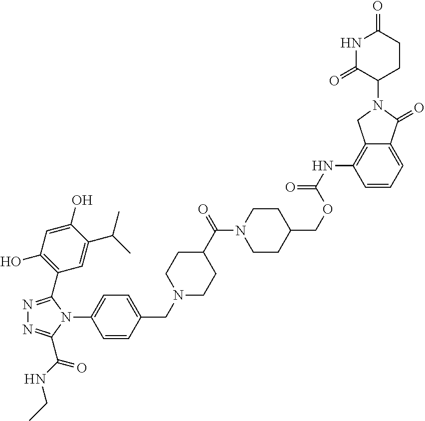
C1(C2=NN=C(C(NCC)=O)N2C2=CC=C(CN3CCC(C(N4CCC(COC(=O)NC5=C6C(=CC=C5)C(=O)N(C5CCC(=O)NC5=O)C6)CC4)=O)CC3)C=C2)=C(O)C=C(O)C(C(C)C)=C1
